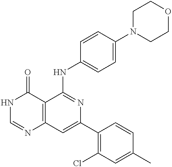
C12=C(C=C(C3=C(Cl)C=C(C)C=C3)N=C1NC1=CC=C(N3CCOCC3)C=C1)N=CNC2=O
